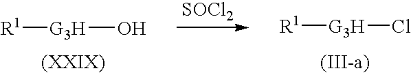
[SOCl2].[G3H](O)[R1].Cl[G3H][R1]
